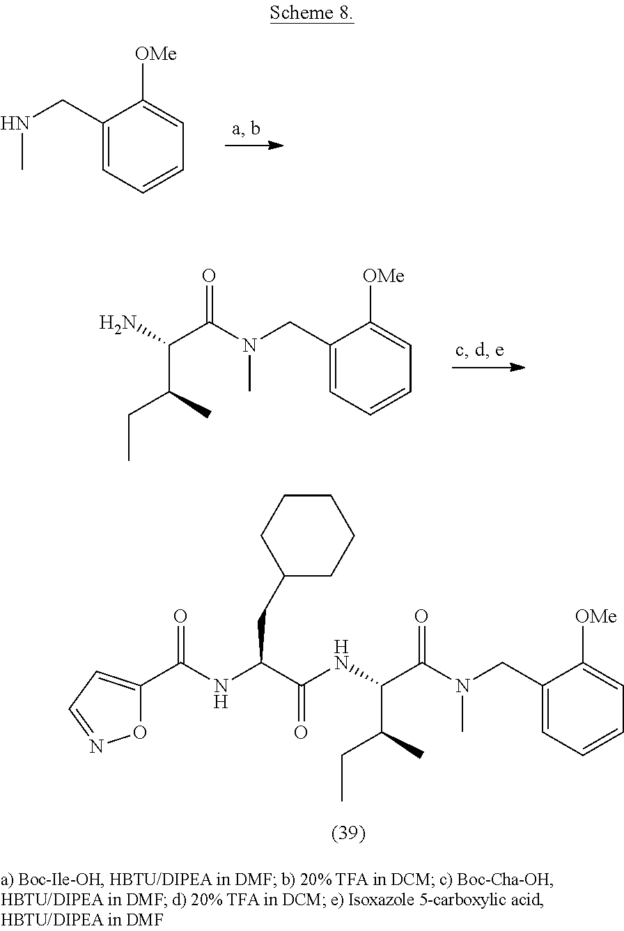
C1(CNC)=CC=CC=C1[OMe].C1(CN(C(C(N)C(C)CC)=O)C)=CC=CC=C1[OMe].C1(CN(C(C(NC(C(NC(C2=CC=NO2)=O)CC2CCCCC2)=O)C(C)CC)=O)C)=CC=CC=C1[OMe]
